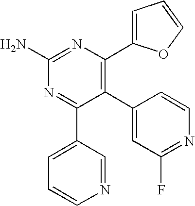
C1(C2=C(C3=CC=CO3)N=C(N)N=C2C2=CC=CN=C2)=CC(F)=NC=C1
